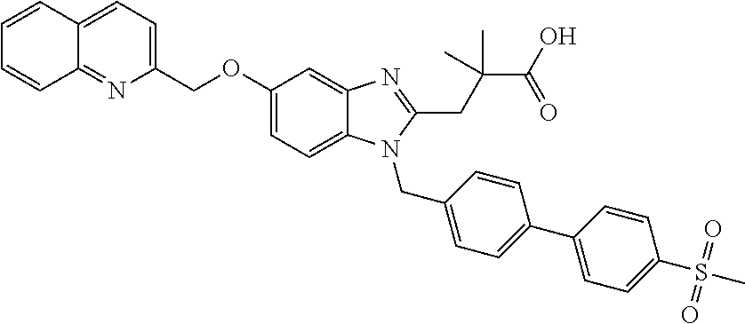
C1(COC2=CC=C3C(=C2)N=C(CC(C(O)=O)(C)C)N3CC2=CC=C(C3=CC=C(S(C)(=O)=O)C=C3)C=C2)=CC=C2C(=N1)C=CC=C2
